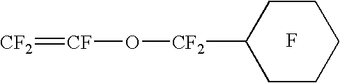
C1CC([CF2]O[CF]=[CF2])CCC1.F
